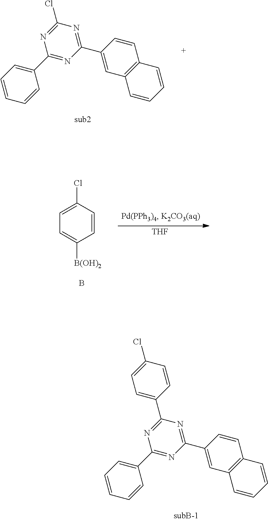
C1(C2=CC=CC=C2)=NC(C2=CC3=C(C=C2)C=CC=C3)=NC(Cl)=N1.[THF].C1(Cl)=CC=C([B(OH)2])C=C1.B.C1(C2=CC=CC=C2)=NC(C2=CC3=C(C=C2)C=CC=C3)=NC(C2=CC=C(Cl)C=C2)=N1
